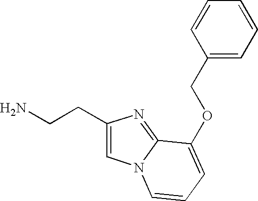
C1(CCN)=CN2C(=N1)C(OCC1=CC=CC=C1)=CC=C2
